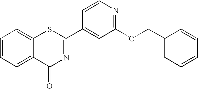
C1=CC=C2C(=C1)SC(C1=CC(OCC3=CC=CC=C3)=NC=C1)=NC2=O
